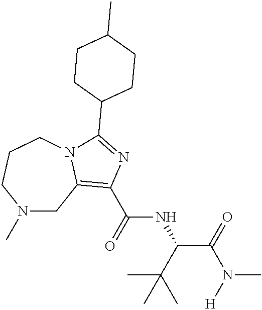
N1(C)CC2=C(C(=O)NC(C(C)(C)C)C(N(C)[H])=O)N=C(C3CCC(C)CC3)N2CCC1
